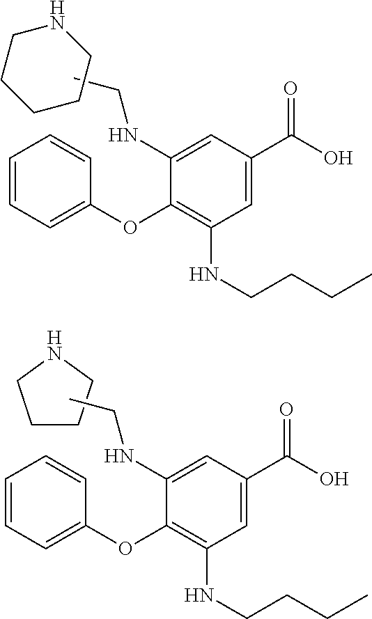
C1CCNC1.C1(NCC)=CC(C(O)=O)=CC(NCCCC)=C1OC1=CC=CC=C1.C1(NCC)=CC(C(O)=O)=CC(NCCCC)=C1OC1=CC=CC=C1.N1CCCCC1
